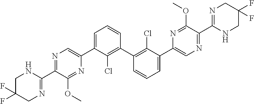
C1=CC(C2=C(Cl)C(C3=CN=C(C4=NCC(F)(F)CN4)C(OC)=N3)=CC=C2)=C(Cl)C(C2=CN=C(C3=NCC(F)(F)CN3)C(OC)=N2)=C1
